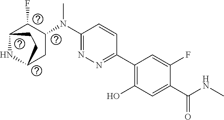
C1(C2=C(O)C=C(C(NC)=O)C(F)=C2)=NN=C(N(C2C(F)C3NC(C2)CC3)C)C=C1
